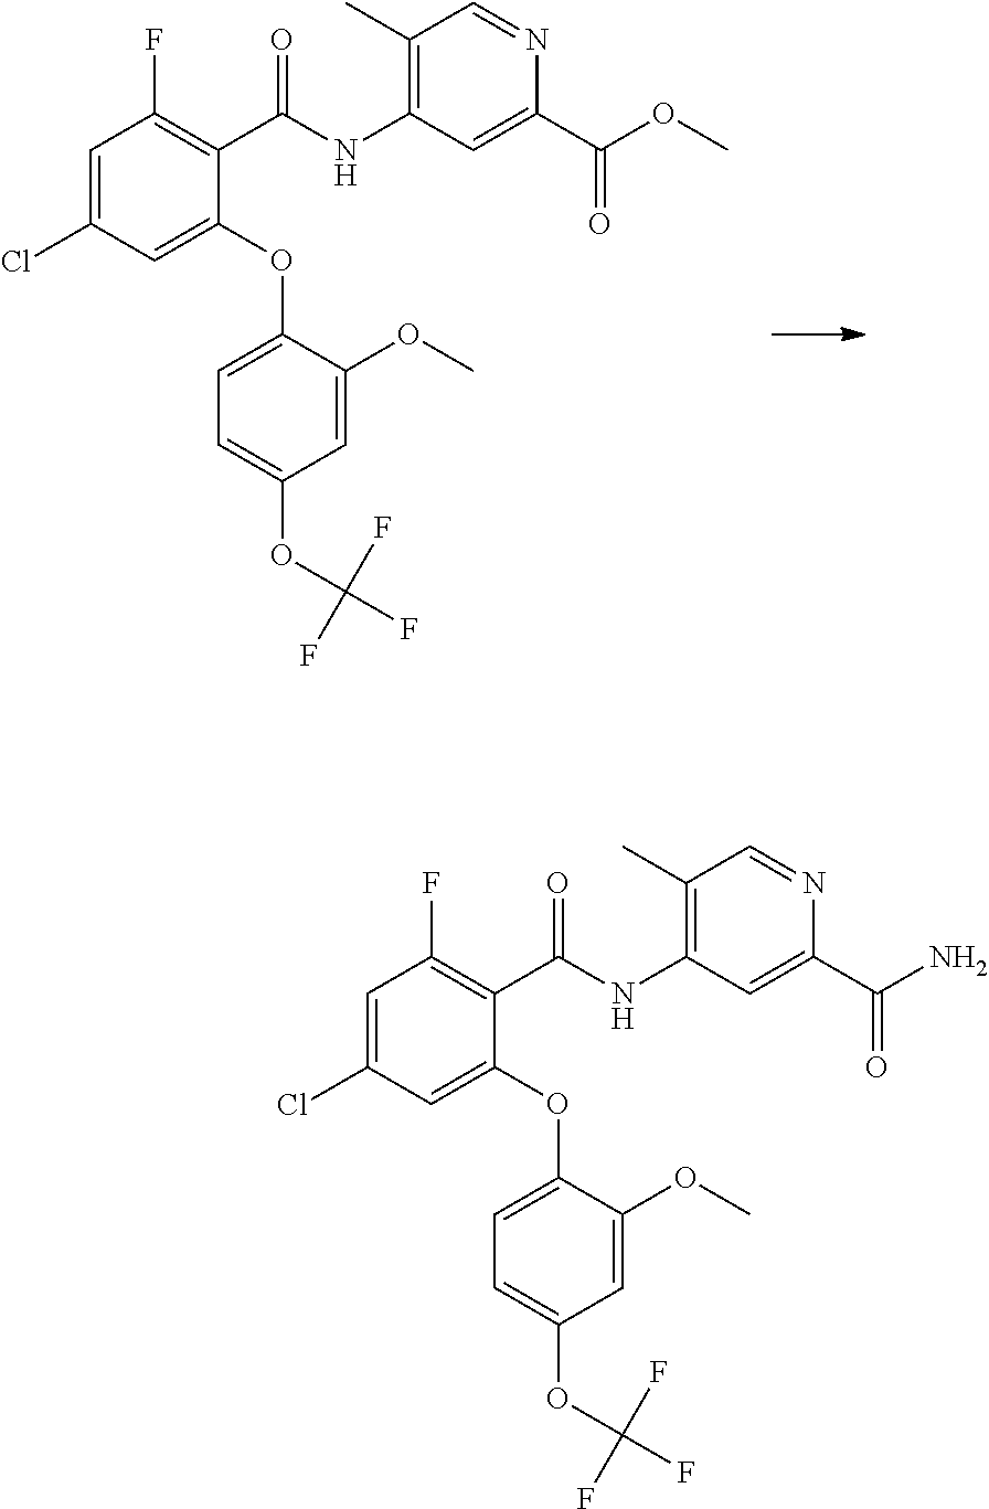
C1=C(Cl)C=C(OC2=CC=C(OC(F)(F)F)C=C2OC)C(C(=O)NC2=C(C)C=NC(C(=O)OC)=C2)=C1F.C1=C(Cl)C=C(OC2=CC=C(OC(F)(F)F)C=C2OC)C(C(=O)NC2=C(C)C=NC(C(=O)N)=C2)=C1F
